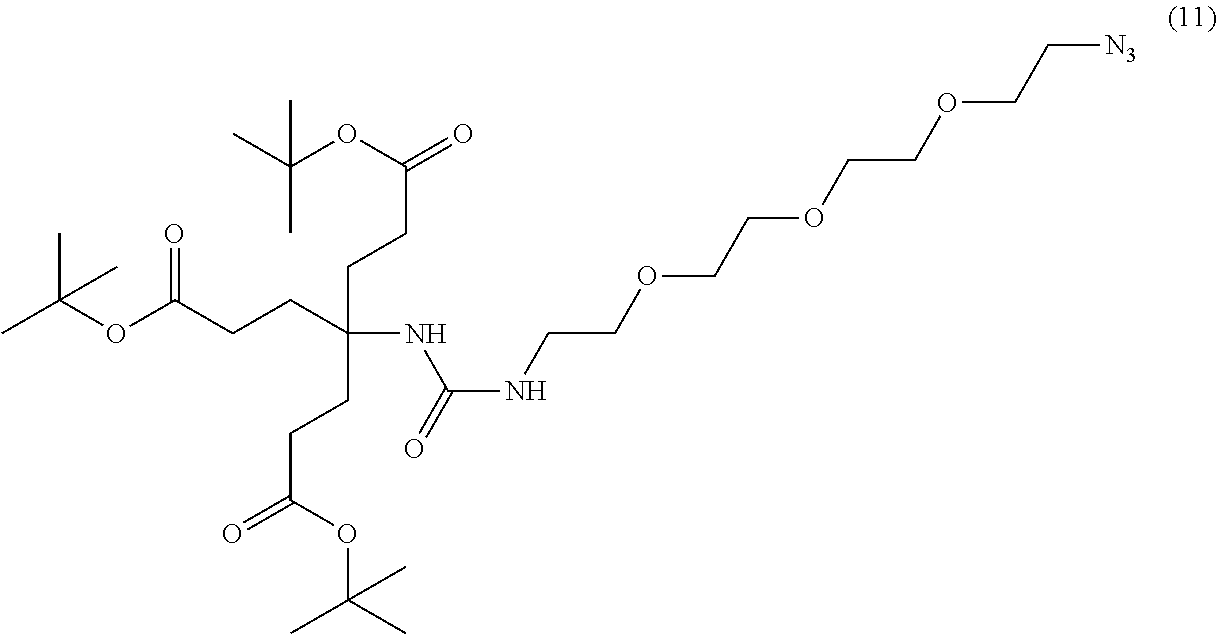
C(CCC(=O)OC(C)(C)C)(CCC(OC(C)(C)C)=O)(NC(NCCOCCOCCOCC[N3])=O)CCC(=O)OC(C)(C)C
